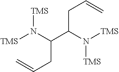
[TMS]N(C(C(N([TMS])[TMS])CC=C)CC=C)[TMS]
